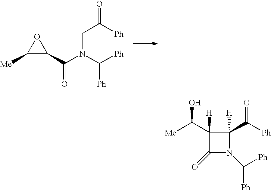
O1C([Me])C1C(=O)N(C([Ph])[Ph])CC(=O)[Ph].C1([H])(C([Me])O)C(=O)N(C([Ph])[Ph])C1([H])C(=O)[Ph]
